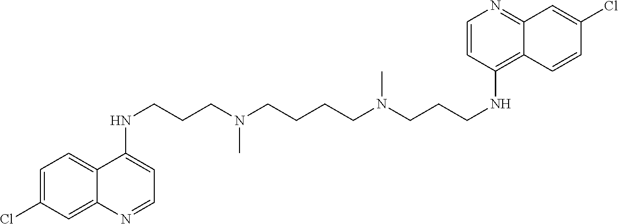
C1=C(Cl)C=C2C(=C1)C(NCCCN(CCCCN(CCCNC1=C3C(=NC=C1)C=C(Cl)C=C3)C)C)=CC=N2
